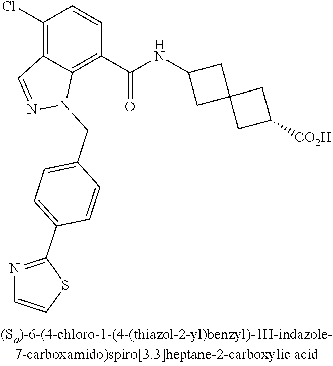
C1(Cl)=C2C(=C(C(NC3CC4(C3)CC([CO2H])C4)=O)C=C1)N(CC1=CC=C(C3=NC=CS3)C=C1)N=C2
